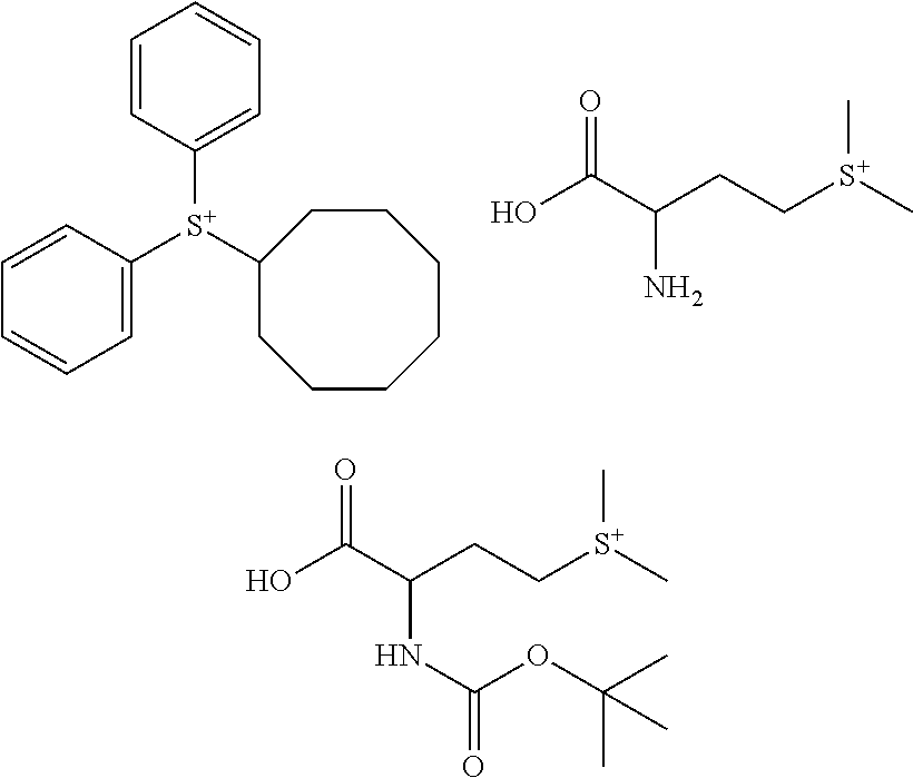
C1([S+](C2CCCCCCC2)C2=CC=CC=C2)=CC=CC=C1.C([S+](C)C)CC(C(O)=O)N.C([S+](C)C)CC(C(O)=O)NC(=O)OC(C)(C)C
